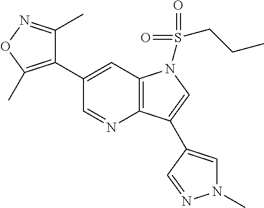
C1(C2=C(C)ON=C2C)=CC2=C(N=C1)C(C1=CN(C)N=C1)=CN2S(=O)(=O)CCC
